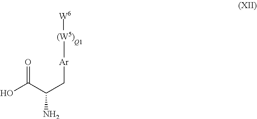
[W6][(W5)].[Q1].C[Ar]CC(C(O)=O)N
